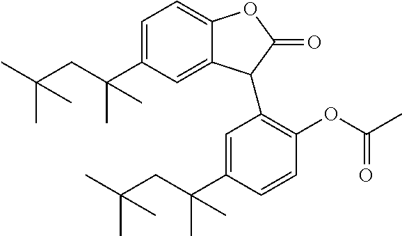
CC(CC(C1=CC=C2C(=C1)C(C1=C(OC(C)=O)C=CC(C(CC(C)(C)C)(C)C)=C1)C(=O)O2)(C)C)(C)C
